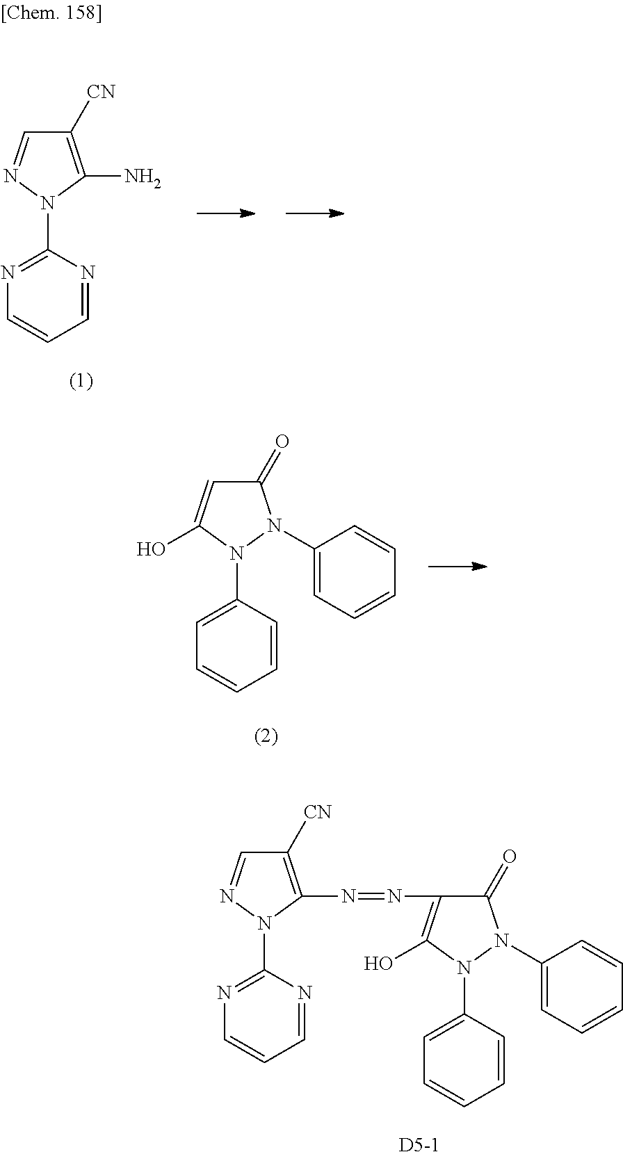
C1([CN])=C(N)N(C2=NC=CC=N2)N=C1.C1(=O)C=C(O)N(C2=CC=CC=C2)N1C1=CC=CC=C1.C1([CN])=C(N=NC2=C(O)N(C3=CC=CC=C3)N(C3=CC=CC=C3)C2=O)N(C2=NC=CC=N2)N=C1.[D5-1]
